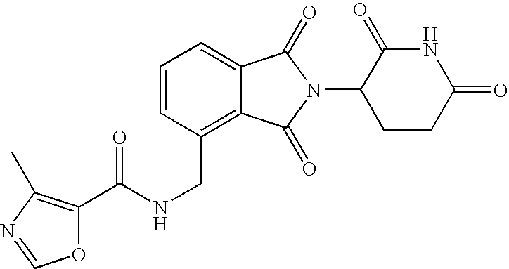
N(CC1=C2C(=CC=C1)C(=O)N(C1CCC(=O)NC1=O)C2=O)C(=O)C1=C(C)N=CO1
